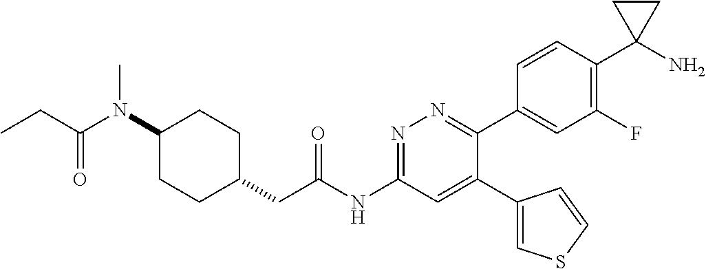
C1(N(C)C(=O)CC)CCC(CC(NC2=NN=C(C3=CC(F)=C(C4(N)CC4)C=C3)C(C3=CSC=C3)=C2)=O)CC1
